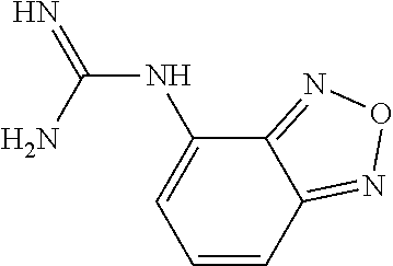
N(C(N)=N)C1=CC=CC2=NON=C12
